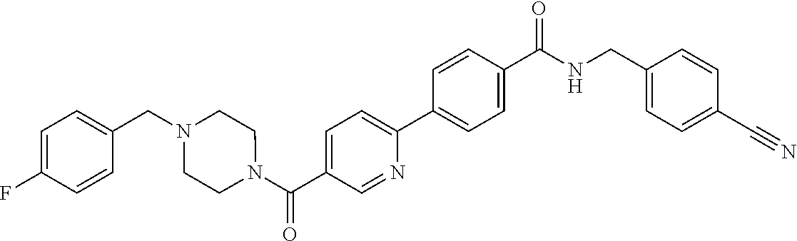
C1(C(=O)NCC2=CC=C(C#N)C=C2)=CC=C(C2=CC=C(C(N3CCN(CC4=CC=C(F)C=C4)CC3)=O)C=N2)C=C1
